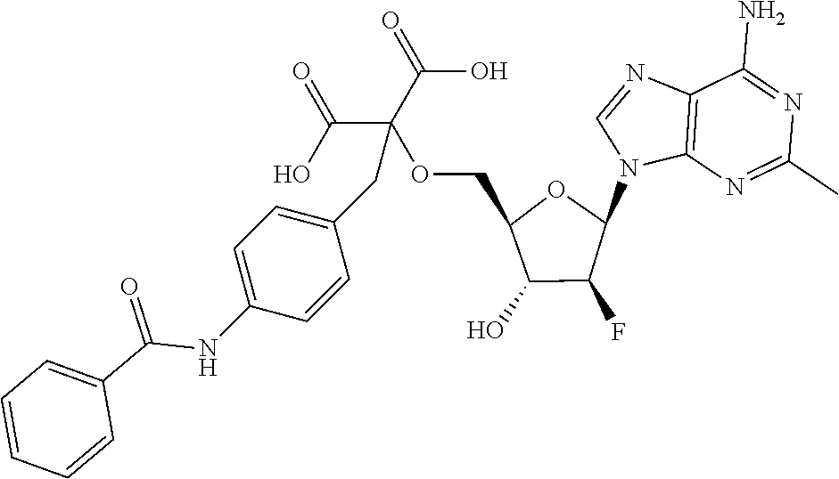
C12=C(N=C(C)N=C1N)N(C1OC(COC(C(=O)O)(C(=O)O)CC3=CC=C(NC(C4=CC=CC=C4)=O)C=C3)C(O)C1F)C=N2
